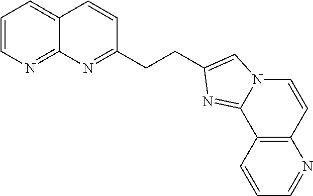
C1=CN=C2C(=C1)C=CC(CCC1=CN3C=CC4=C(C=CC=N4)C3=N1)=N2
